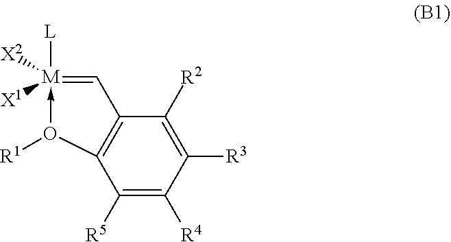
C1([R5])=C([R4])C([R3])=C([R2])C2=C1O([R1])->[M]([L])([X1])([X2])=C2
